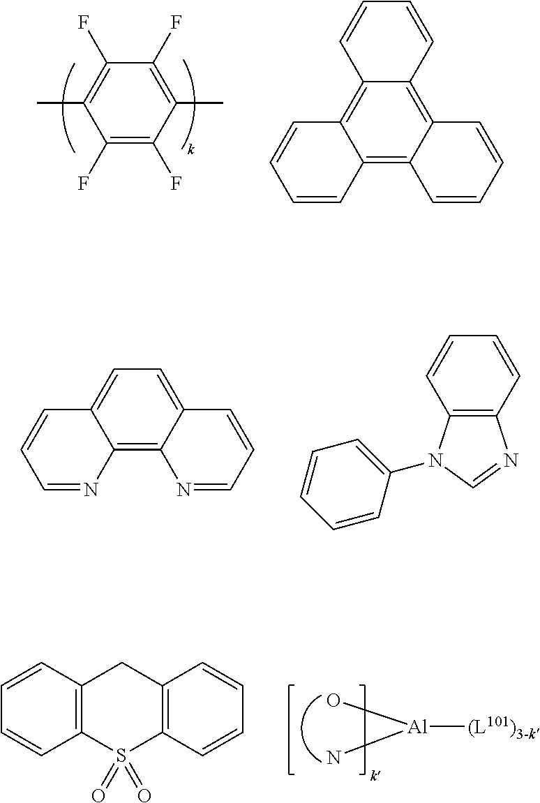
C1(F)=C(C)C(F)=C(F)C(C)=C1F.C12=C3C(=C4C(=C1C=CC=C2)C=CC=C4)C=CC=C3.C1=C2C(=C3C(=C1)C=CC=N3)N=CC=C2.C1=CC2=C(C=C1)N=CN2C1=CC=CC=C1.[Al]([(L101)3-k])(O)N.C1=CC2=C(C=C1)S(=O)(=O)C1=C(C2)C=CC=C1
